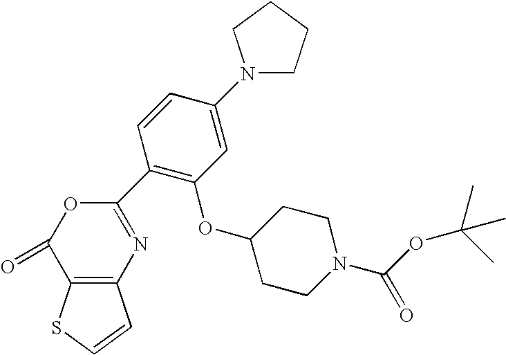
C12=C(SC=C1)C(=O)OC(C1=C(OC3CCN(C(=O)OC(C)(C)C)CC3)C=C(N3CCCC3)C=C1)=N2
